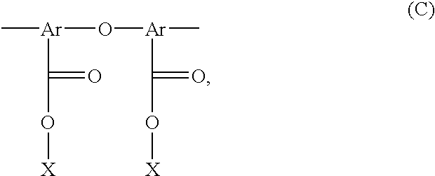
C[Ar](O[Ar](C(=O)O[X])C)C(=O)O[X]
